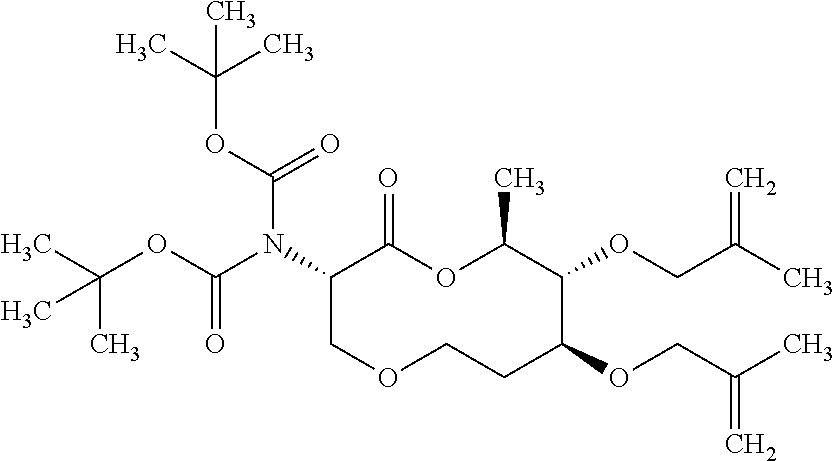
C1(N(C(OC(C)(C)C)=O)C(OC(C)(C)C)=O)COCCC(OCC(C)=C)C(OCC(C)=C)C(C)OC1=O
